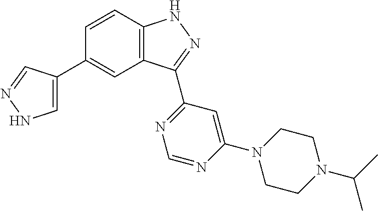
C1=CC2=C(C=C1C1=CNN=C1)C(C1=NC=NC(N3CCN(C(C)C)CC3)=C1)=NN2
